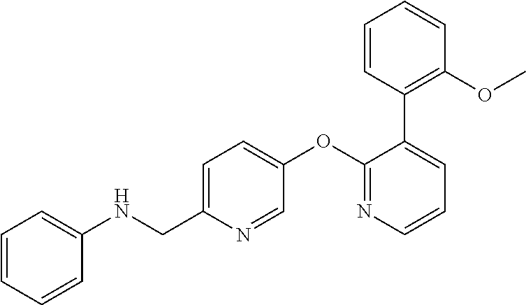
C1=C(CNC2=CC=CC=C2)N=CC(OC2=NC=CC=C2C2=C(OC)C=CC=C2)=C1
